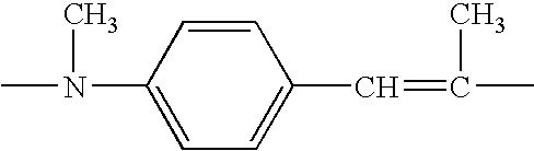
CN(C1=CC=C(C=C(C)C)C=C1)C
